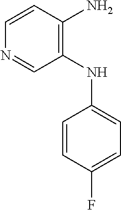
C1=CC(N)=C(NC2=CC=C(F)C=C2)C=N1
